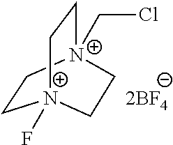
C1C[N+]2(CCl)CC[N+]1(F)CC2.[2BF4]
